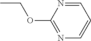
CCOC1=NC=CC=N1
